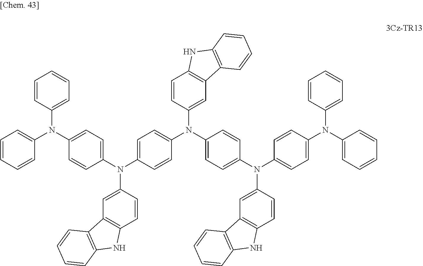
C1=CC=CC(N(C2=CC=C(N(C3=CC=C(N(C4=CC=C(N(C5=CC=C(N(C6=CC=CC=C6)C6=CC=CC=C6)C=C5)C5=CC6=C(C=C5)NC5=C6C=CC=C5)C=C4)C4=CC5=C(C=C4)NC4=C5C=CC=C4)C=C3)C3=CC4=C(C=C3)NC3=C4C=CC=C3)C=C2)C2=CC=CC=C2)=C1
